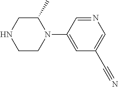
C1C(C)N(C2=CC(C#N)=CN=C2)CCN1
